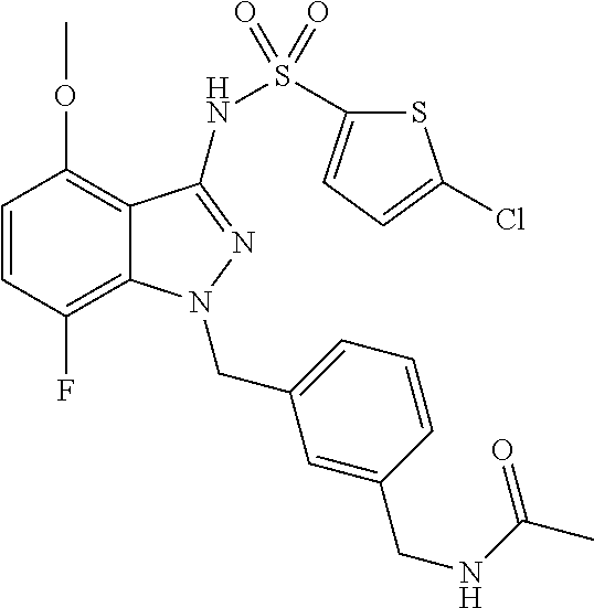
C1=CC(F)=C2C(=C1OC)C(NS(=O)(=O)C1=CC=C(Cl)S1)=NN2CC1=CC=CC(CNC(C)=O)=C1
